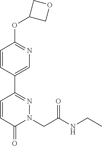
C1=CC(C2=NN(CC(NCC)=O)C(=O)C=C2)=CN=C1OC1COC1
